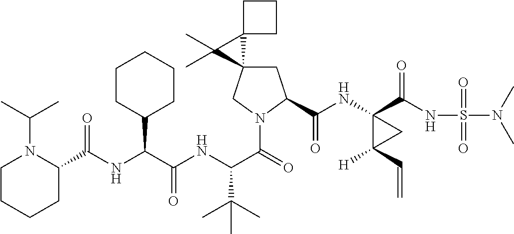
N(C(C(NC(C(=O)N1CC2(CC1C(=O)NC1(C(=O)NS(=O)(=O)N(C)C)C(C=C)([H])C1)C1(C2(C)C)CCC1)C(C)(C)C)=O)C1CCCCC1)C(C1N(C(C)C)CCCC1)=O
